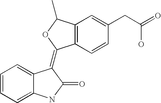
C12=C(C=CC(CC(=O)O)=C1)C(=C1C3=CC=CC=C3NC1=O)OC2C
